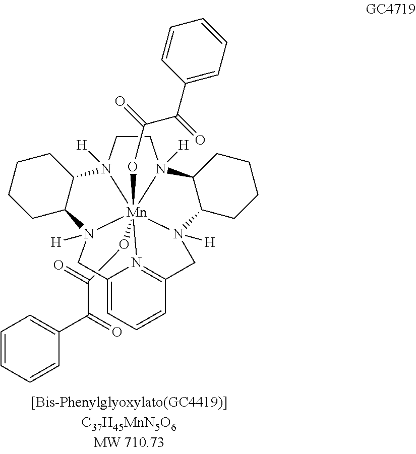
C1CN2([H])[Mn]345(OC(=O)C(C6=CC=CC=C6)=O)(OC(=O)C(C6=CC=CC=C6)=O)N1([H])C1C(CCCC1)N3([H])CC1=N4C(=CC=C1)CN5([H])C1C2CCCC1
